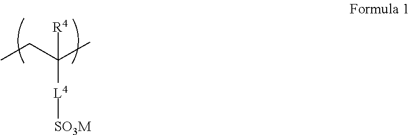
CCC(C)([R4])[L4][SO3M]
